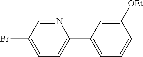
N1=CC(Br)=CC=C1C1=CC=CC([OEt])=C1
